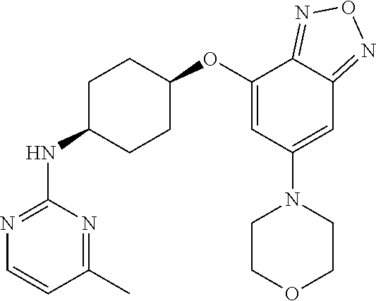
C1=CC(C)=NC(NC2CCC(OC3=CC(N4CCOCC4)=CC4=NON=C34)CC2)=N1
